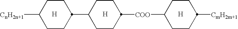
[H].C1CC([COO]C2CCC([CmH2m+1])CC2)CCC1C1CCC([CnH2n+1])CC1.[H].[H]
